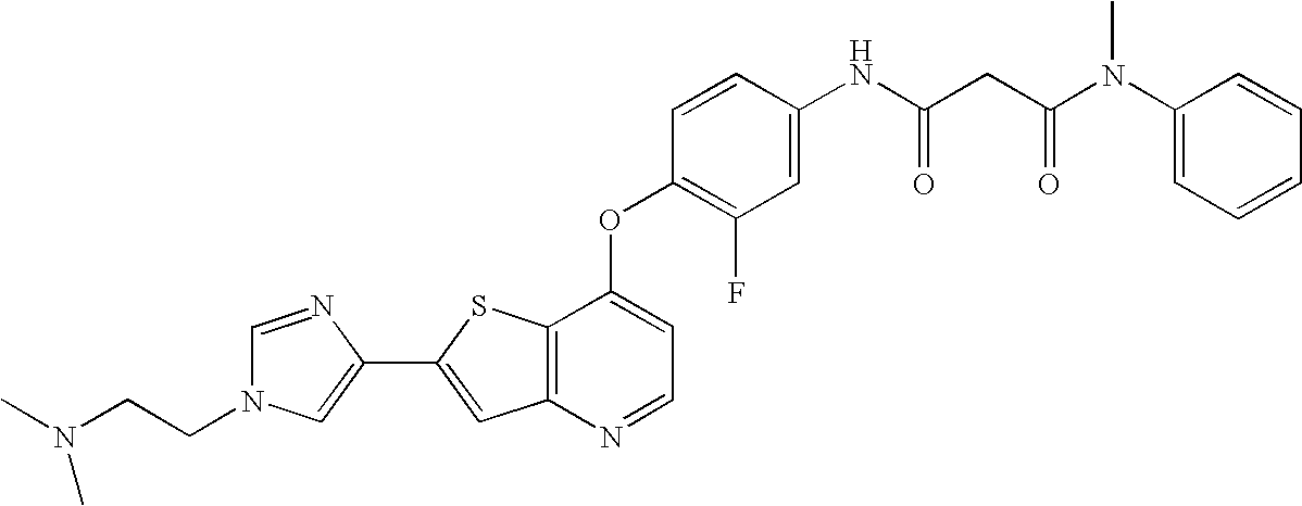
C12=C(C(OC3=C(F)C=C(NC(CC(N(C4=CC=CC=C4)C)=O)=O)C=C3)=CC=N1)SC(C1=CN(CCN(C)C)C=N1)=C2
